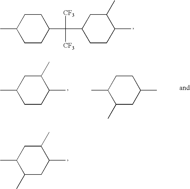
C1(C)CC(C)C(C)CC1C.C1CC(C(C2CCC(C)C(C)C2)([CF3])[CF3])CCC1C.C1CC(C)C(C)CC1C.C1(C)CC(C)CCC1C
